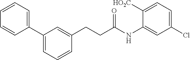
C1(C2=CC=CC(CCC(NC3=CC(Cl)=CC=C3[HO2C])=O)=C2)=CC=CC=C1
